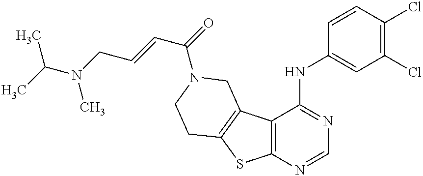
C12=C(C(NC3=CC(Cl)=C(Cl)C=C3)=NC=N1)C1=C(S2)CCN(C(=O)C=CCN(C(C)C)C)C1
